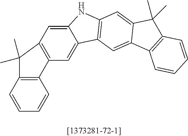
C1=CC2=C(C=C1)C1=C(C=C3C(=C1)C1=C(N3)C=C3C(=C1)C1=C(C3(C)C)C=CC=C1)C2(C)C
